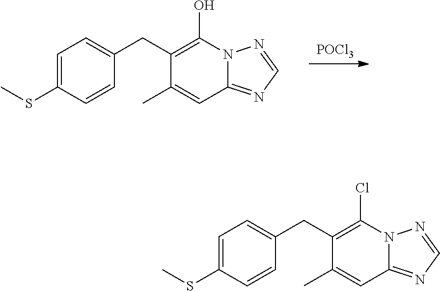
[POCl3].C1=C(SC)C=CC(CC2=C(O)N3C(=NC=N3)C=C2C)=C1.C1=C(SC)C=CC(CC2=C(Cl)N3C(=NC=N3)C=C2C)=C1
